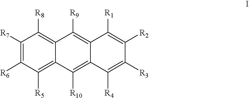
C1([R7])=C([R6])C([R5])=C2C(=C1[R8])C([R9])=C1C(=C2[R10])C([R4])=C([R3])C([R2])=C1[R1]
